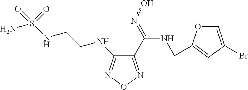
C1(C(=NO)NCC2=CC(Br)=CO2)=NON=C1NCCNS(N)(=O)=O
